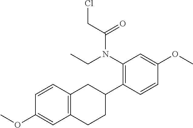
C1(N(C(CCl)=O)CC)=C(C2CC3=C(CC2)C=C(OC)C=C3)C=CC(OC)=C1
